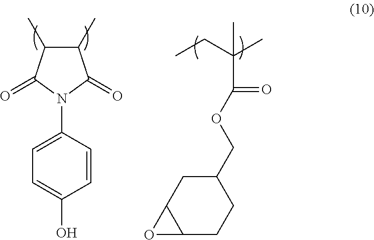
C1=C(O)C=CC(N2C(=O)C(C)C(C)C2=O)=C1.CCC(C)(C)C(=O)OCC1CC2C(CC1)O2
